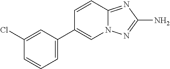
C12=NC(N)=NN1C=C(C1=CC=CC(Cl)=C1)C=C2
